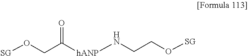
C(CO[SG])(=O)[hANP]NCCO[SG]
